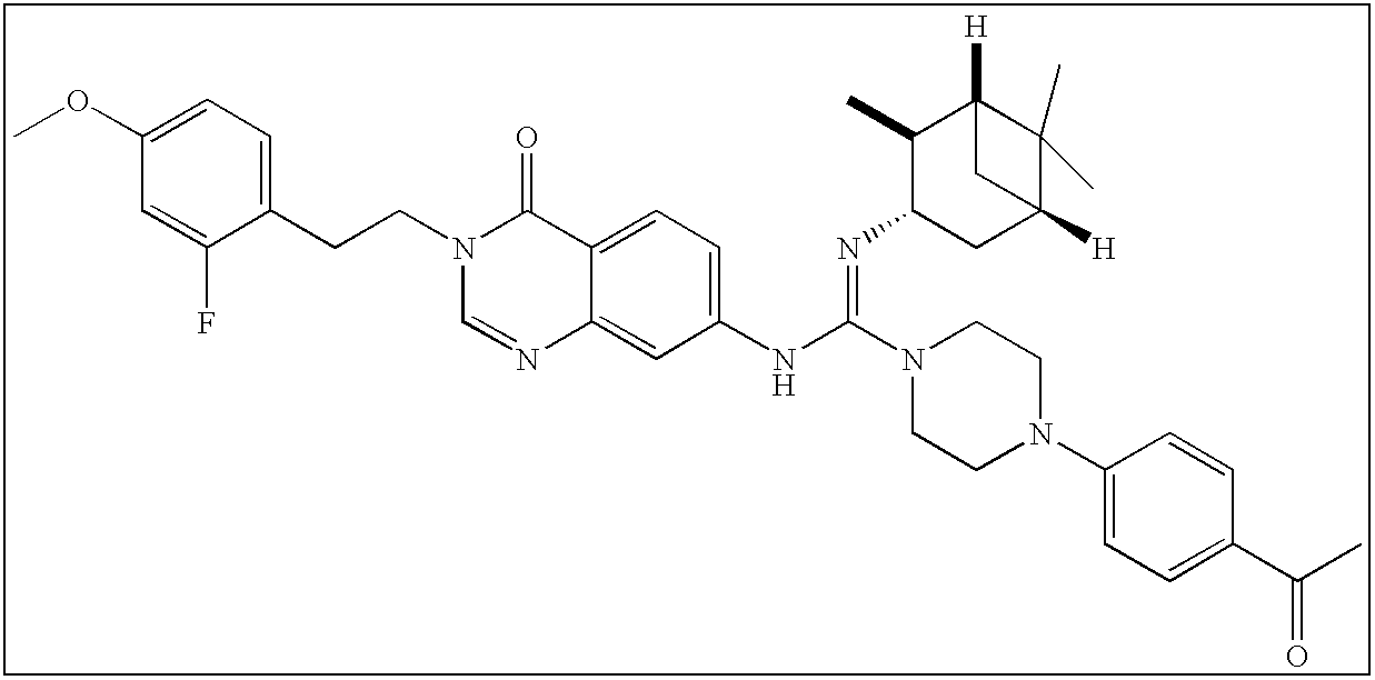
C1(OC)=CC=C(CCN2C=NC3=CC(NC(N4CCN(C5=CC=C(C(C)=O)C=C5)CC4)=NC4CC5([H])C(C)(C)C([H])(C4C)C5)=CC=C3C2=O)C(F)=C1
